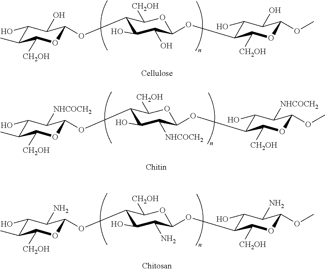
C1(O)C(C)C([CH2OH])OC(OC2C(O)C(O)C(OC3C(O)C(O)C(OC)OC3[CH2OH])OC2[CH2OH])C1O.C1(O)C(C)C([CH2OH])OC(OC2C(O)C([NHCOCH2])C(OC3C(O)C([NHCOCH2])C(OC)OC3[CH2OH])OC2[CH2OH])C1[NHCOCH2].C1(O)C(C)C([CH2OH])OC(OC2C(O)C(N)C(OC3C(O)C(N)C(OC)OC3[CH2OH])OC2[CH2OH])C1N
